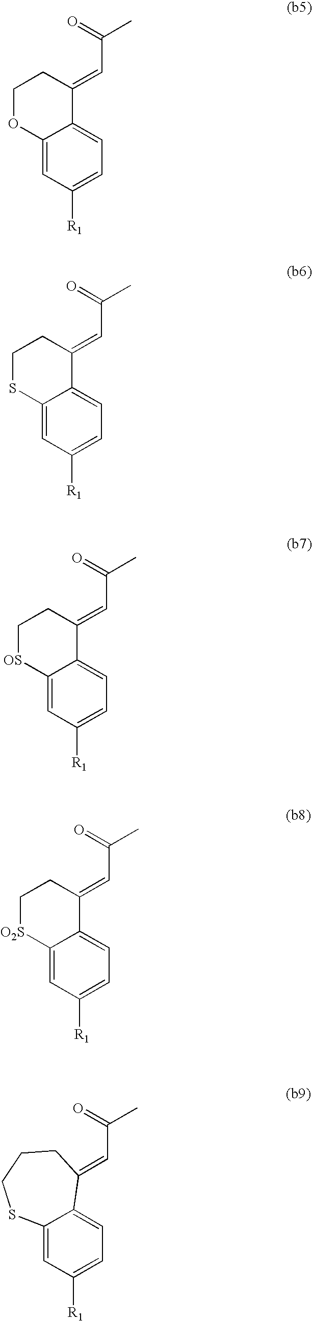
C12=CC([R1])=CC=C1C(=CC(=O)C)CCO2.C12=CC([R1])=CC=C1C(=CC(C)=O)CCCS2.C12=CC([R1])=CC=C1C(=CC(=O)C)CCS2.C12=CC([R1])=CC=C1C(=CC(=O)C)CC[OS]2.C12=CC([R1])=CC=C1C(=CC(=O)C)CC[O2S]2
